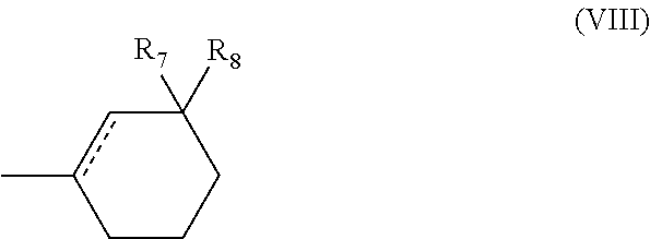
C1([R7])([R8])cc(C)CCC1
